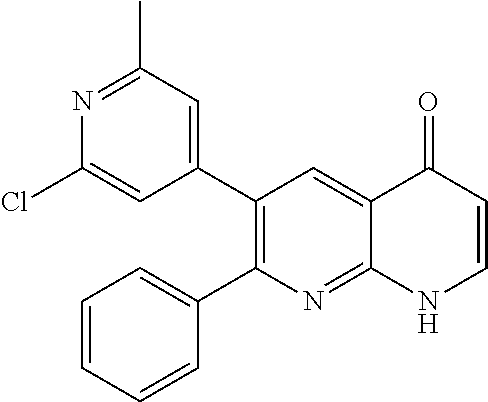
N1=C(C)C=C(C2=C(C3=CC=CC=C3)N=C3C(=C2)C(=O)C=CN3)C=C1Cl
